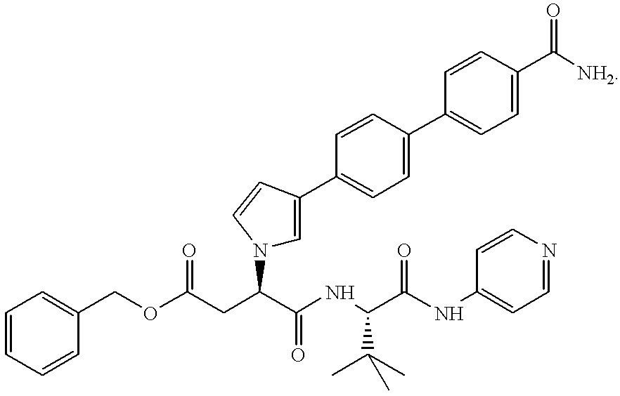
N(C(C(NC1=CC=NC=C1)=O)C(C)(C)C)C(C(CC(OCC1=CC=CC=C1)=O)N1C=C(C2=CC=C(C3=CC=C(C([NH2])=O)C=C3)C=C2)C=C1)=O
